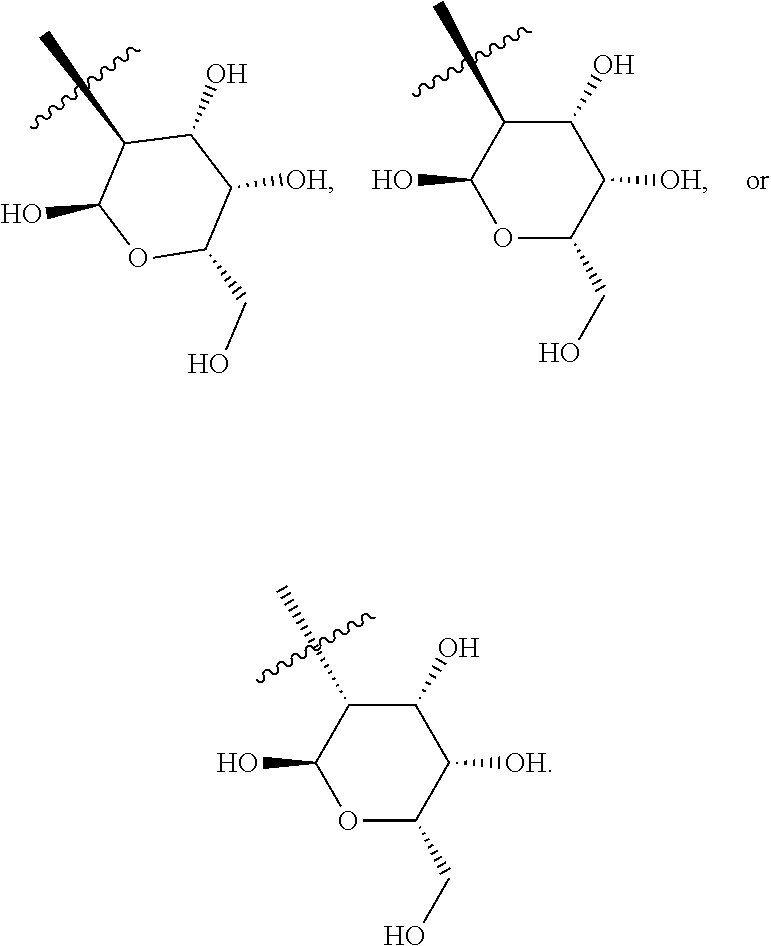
C1(O)C([OH])C(CO)OC(O)C1C.C1(O)C([OH])C(CO)OC(O)C1C.C1(O)C([OH])C(CO)OC(O)C1C
